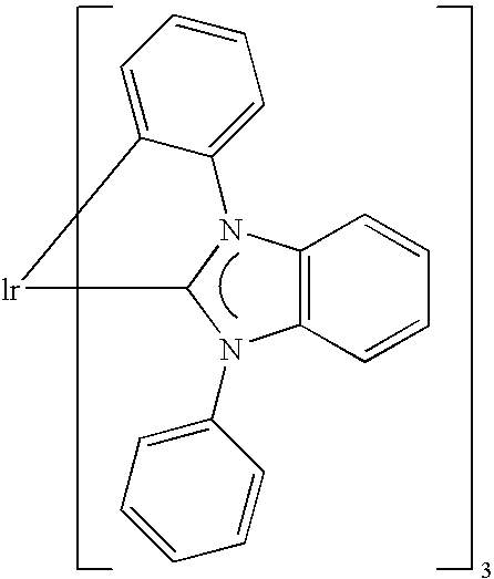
C12=C(C=CC=C1)N1C([lr]C3=CC=CC=C31)N2C1=CC=CC=C1
